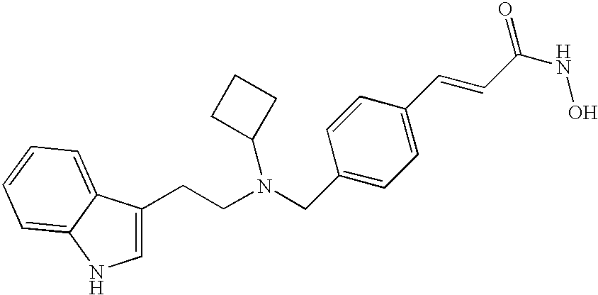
C1=C(CCN(CC2=CC=C(C=CC(NO)=O)C=C2)C2CCC2)C2=CC=CC=C2N1
